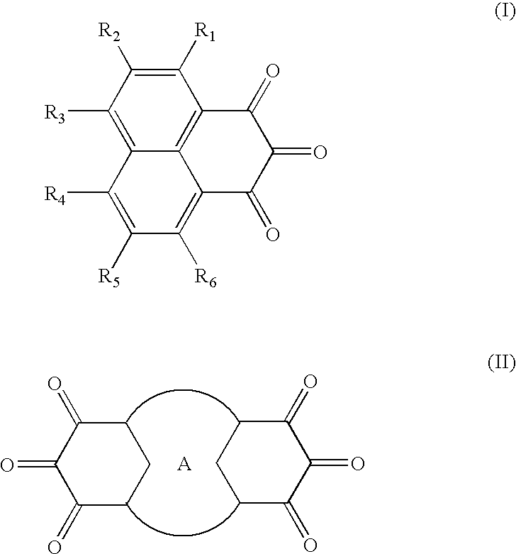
C1(=O)C(=O)CCCC1=O.C1CCC(=O)C(=O)C1=O.C12=C([R3])C([R2])=C([R1])C3=C1C(=C([R6])C([R5])=C2[R4])C(=O)C(=O)C3=O
